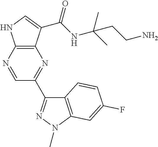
C12=C(N=CC(C3=NN(C)C4=C3C=CC(F)=C4)=N1)NC=C2C(NC(C)(C)CCN)=O
